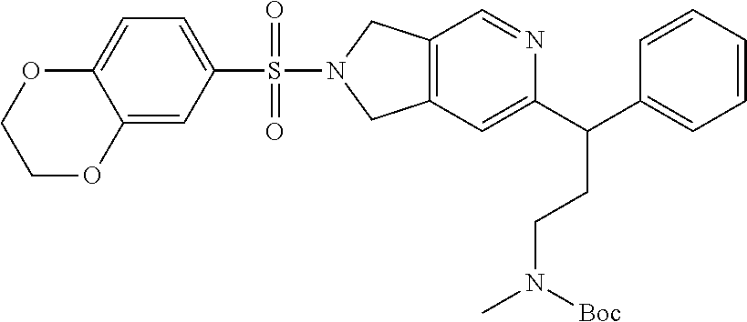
C12=C(C=C(C(C3=CC=CC=C3)CCN([Boc])C)N=C1)CN(S(C1=CC=C3C(=C1)OCCO3)(=O)=O)C2
